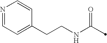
C(NC(=O)C)CC1=CC=NC=C1
